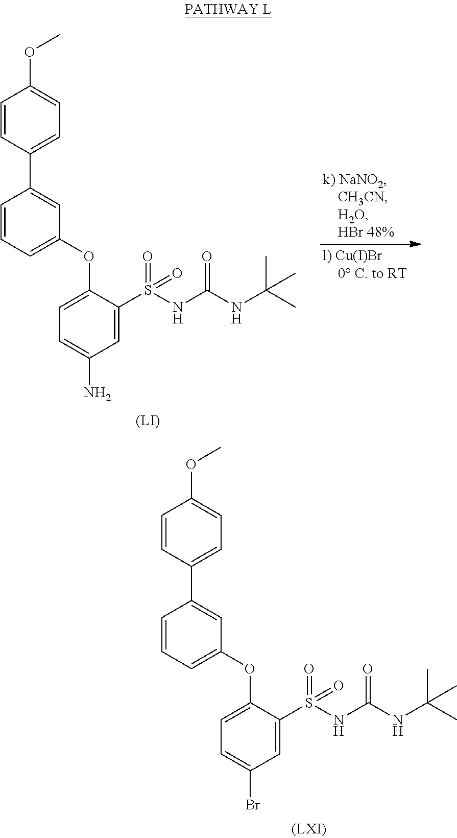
C1=CC(C2=CC(OC3=CC=C(N)C=C3S(NC(NC(C)(C)C)=O)(=O)=O)=CC=C2)=CC=C1OC.[(LI)].C1=CC(C2=CC(OC3=CC=C(Br)C=C3S(NC(NC(C)(C)C)=O)(=O)=O)=CC=C2)=CC=C1OC
